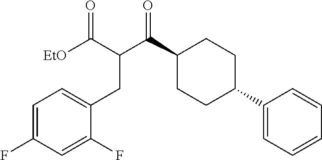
C1(C(C(CC2=CC=C(F)C=C2F)C(=O)[EtO])=O)CCC(C2=CC=CC=C2)CC1
